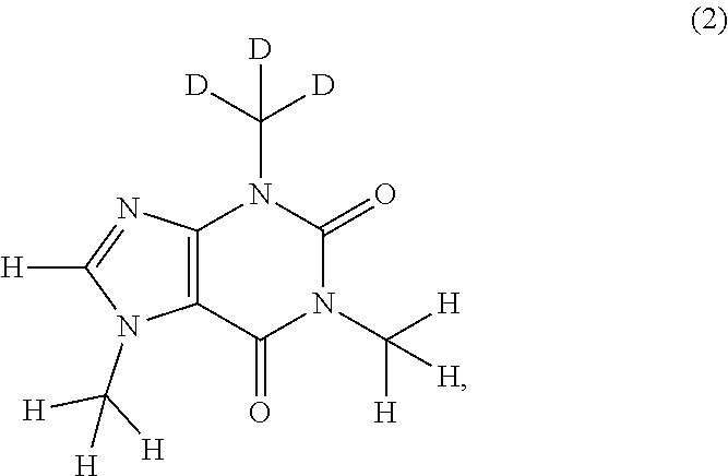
C12=C(C(=O)N(C([H])([H])[H])C(=O)N1C([D])([D])[D])N(C([H])([H])[H])C([H])=N2
